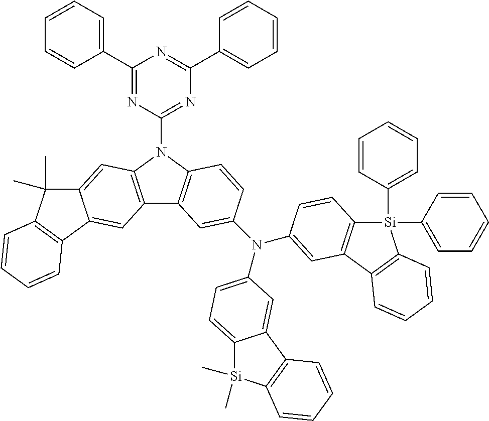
C1(C2=CC=CC=C2)=NC(N2C3=C(C4=C2C=C2C(=C4)C4=C(C2(C)C)C=CC=C4)C=C(N(C2=CC=C4[Si](C)(C)C5=C(C4=C2)C=CC=C5)C2=CC4=C([Si](C5=CC=CC=C5)(C5=CC=CC=C5)C5=C4C=CC=C5)C=C2)C=C3)=NC(C2=CC=CC=C2)=N1
